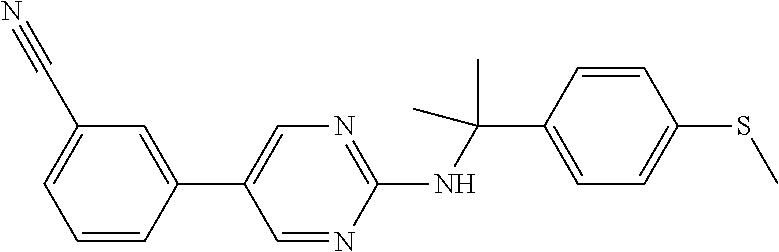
C1(NC(C2=CC=C(SC)C=C2)(C)C)=NC=C(C2=CC(C#N)=CC=C2)C=N1
